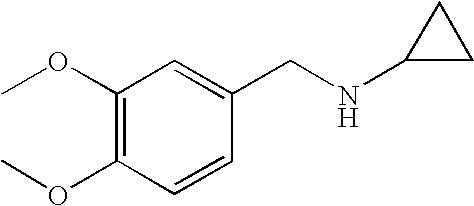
C1(OC)=C(OC)C=CC(CNC2CC2)=C1
